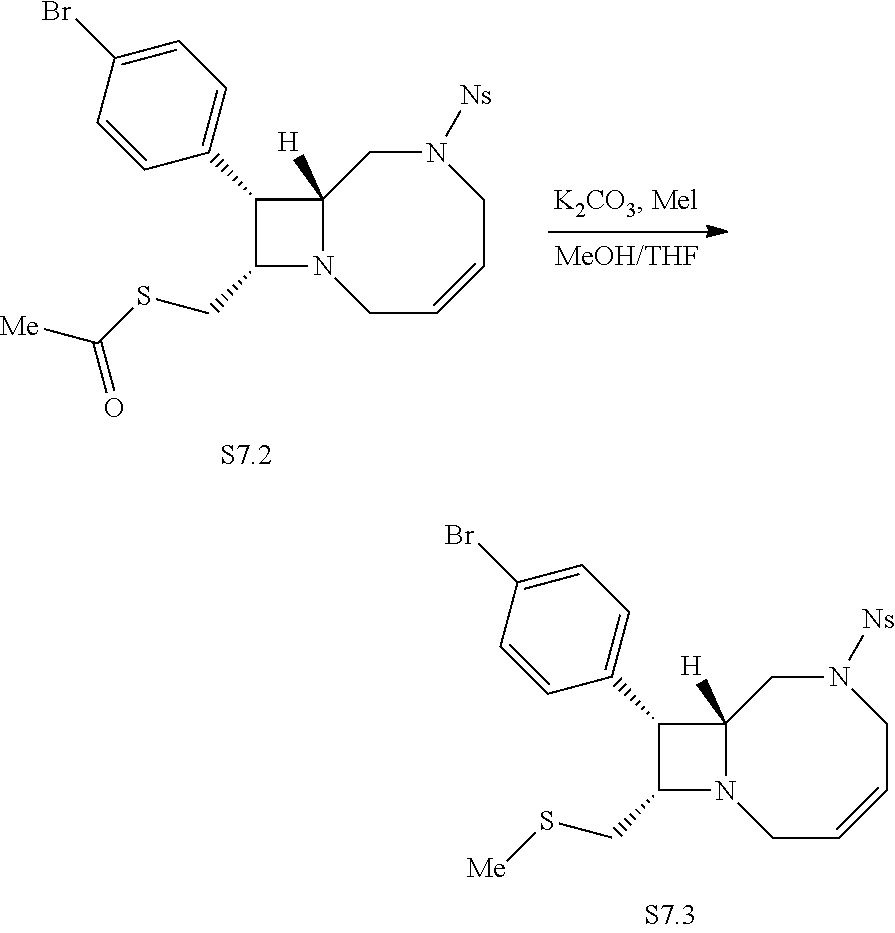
C12([H])N(CC=CCN([Ns])C1)C(CSC([Me])=O)C2C1=CC=C(Br)C=C1.C12([H])N(CC=CCN([Ns])C1)C(CS[Me])C2C1=CC=C(Br)C=C1
